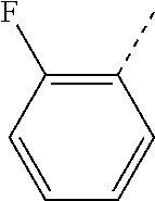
C1=CC=CC(C)=C1F
